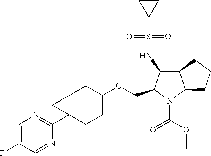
C12C(C3=NC=C(F)C=N3)(CCC(OCC3N(C(OC)=O)C4C(C3NS(C3CC3)(=O)=O)CCC4)C1)C2
